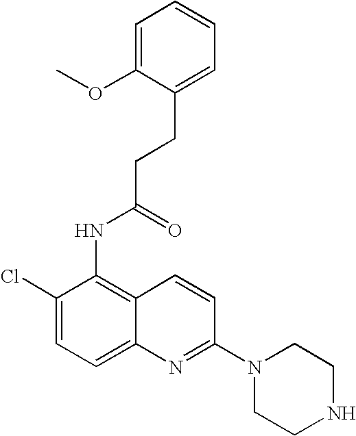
C1=C(OC)C(CCC(NC2=C3C(=CC=C2Cl)N=C(N2CCNCC2)C=C3)=O)=CC=C1
